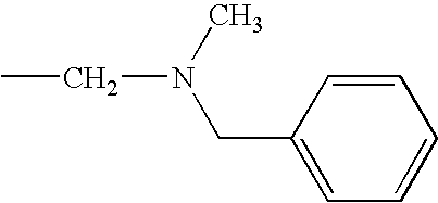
C1=CC(CN(CC)C)=CC=C1
